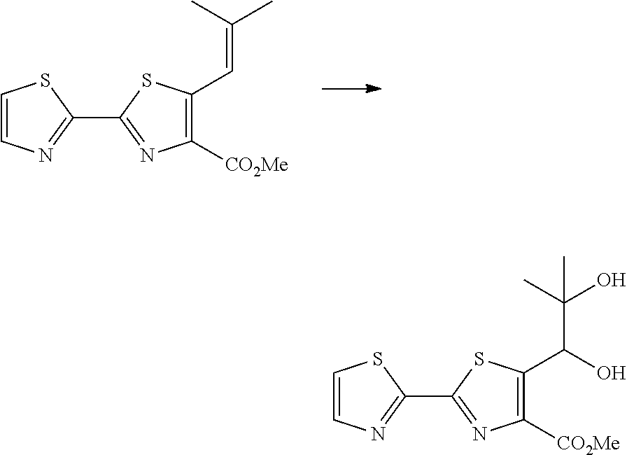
C1=CN=C(C2=NC([CO2Me])=C(C=C(C)C)S2)S1.C1=CN=C(C2=NC([CO2Me])=C(C(C(O)(C)C)O)S2)S1
